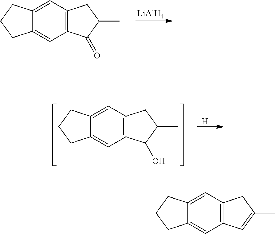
C12=CC3=C(C=C1CCC2)CC(C)C3=O.[LiAlH4].C12=CC3=C(C=C1CCC2)CC(C)C3O.[H].C12=CC3=C(C=C1CCC2)CC(C)=C3
